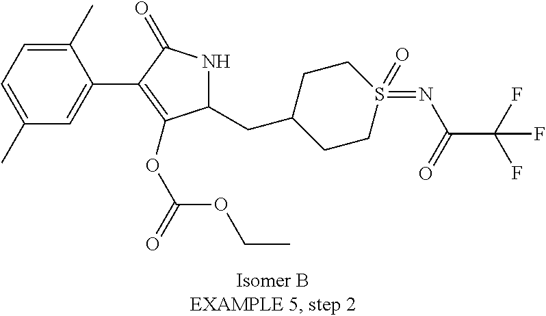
C1(C)=CC=C(C)C=C1C1=C(OC(OCC)=O)C(CC2CCS(=NC(C(F)(F)F)=O)(=O)CC2)NC1=O
